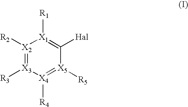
[X2]1([R2])=[X3]([R3])[X4]([R4])=[X5]([R5])C([Hal])=[X1]1[R1]
